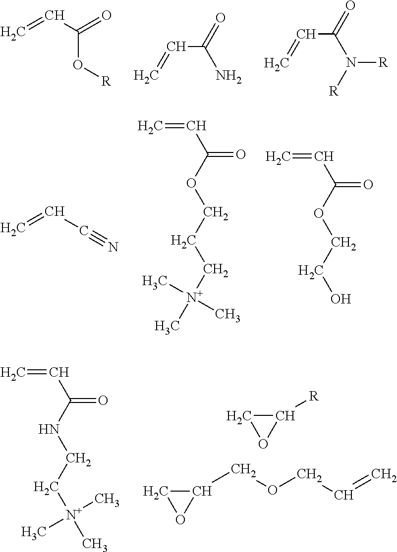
C=CC(=O)O[R].C=CC(=O)N.C=CC(=O)N([R])[R].C1OC1[R].C1OC1COCC=C.C=CC(=O)NCC[N+](C)(C)C.C=CC#N.C=CC(=O)OCCC[N+](C)(C)C.C=CC(=O)OCCO
